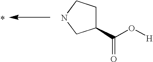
C1(C(O[H])=O)CCNC1
